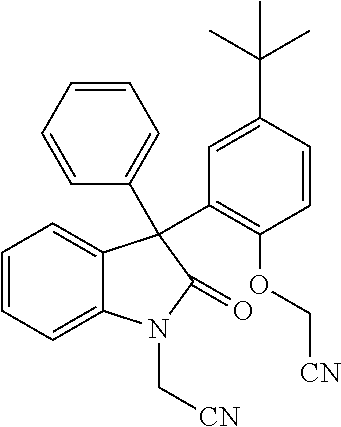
C1=CC=C2C(=C1)C(C1=C(OC[CN])C=CC(C(C)(C)C)=C1)(C1=CC=CC=C1)C(=O)N2C[CN]
